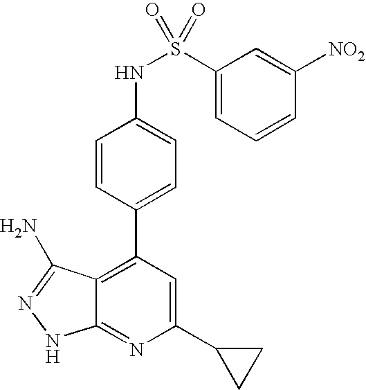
C1=CC(C2=C3C(=NC(C4CC4)=C2)NN=C3N)=CC=C1NS(=O)(C1=CC=CC([NO2])=C1)=O
